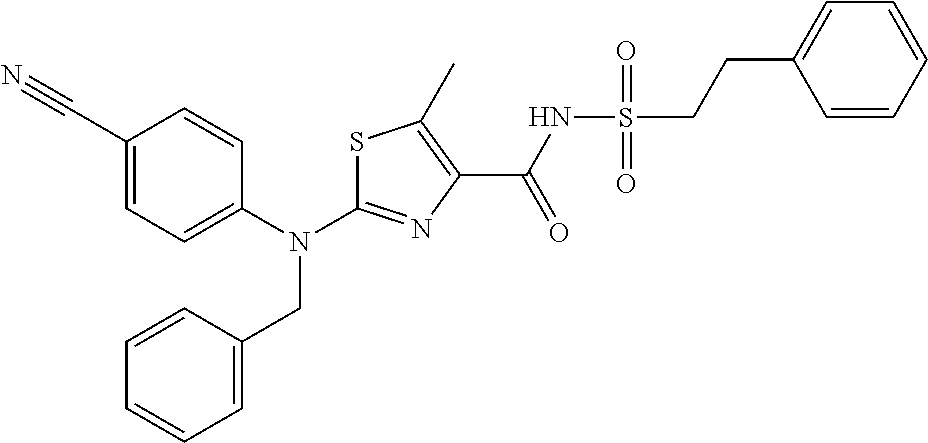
S1C(N(C2=CC=C(C#N)C=C2)CC2=CC=CC=C2)=NC(C(NS(CCC2=CC=CC=C2)(=O)=O)=O)=C1C
